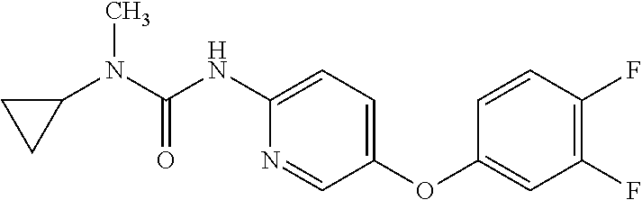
C1(NC(N(C2CC2)C)=O)=CC=C(OC2=CC(F)=C(F)C=C2)C=N1
